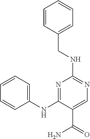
C(C1=CC=CC=C1)NC1=NC=C(C(=O)N)C(NC2=CC=CC=C2)=N1
